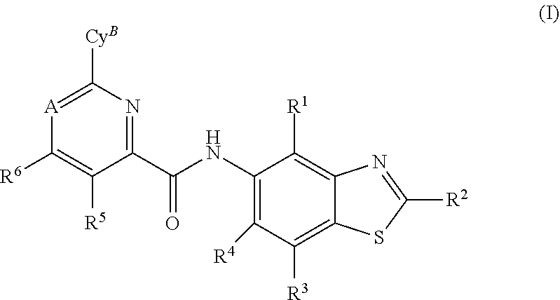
C1(C(NC2=C([R4])C([R3])=C3C(=C2[R1])N=C([R2])S3)=O)=NC([CyB])=[A]C([R6])=C1[R5]
